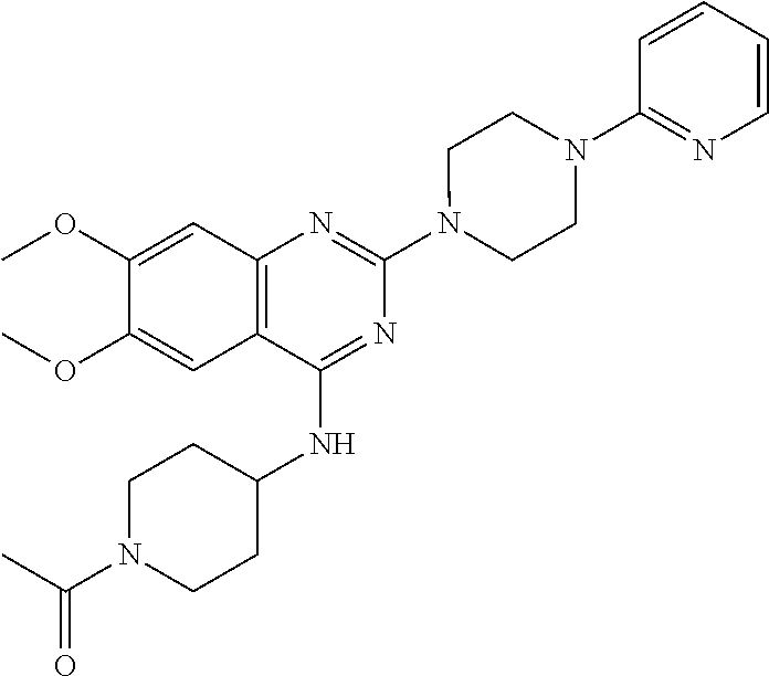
C12=C(C(NC3CCN(C(C)=O)CC3)=NC(N3CCN(C4=NC=CC=C4)CC3)=N1)C=C(OC)C(OC)=C2
